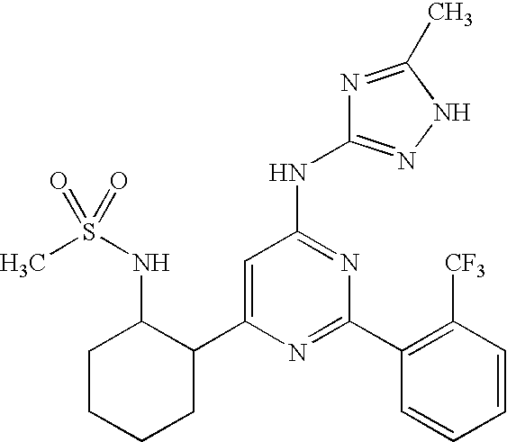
C1=C(C2C(NS(C)(=O)=O)CCCC2)N=C(C2=C([CF3])C=CC=C2)N=C1NC1=NNC(C)=N1
